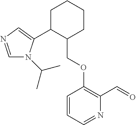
C1C(C2=CN=CN2C(C)C)C(COC2=C(C=O)N=CC=C2)CCC1
